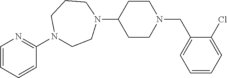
C1=CC=CC(N2CCN(C3CCN(CC4=CC=CC=C4Cl)CC3)CCC2)=N1
